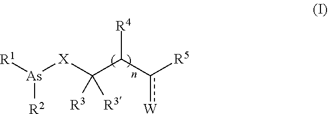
[R2][As]([X]C(C(c([R5])[W])[R4])([R3])[R3])[R1]
